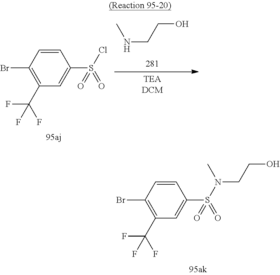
C1=CC(Br)=C(C(F)(F)F)C=C1S(N(CCO)C)(=O)=O.C1=CC(Br)=C(C(F)(F)F)C=C1S(Cl)(=O)=O.CNCCO
